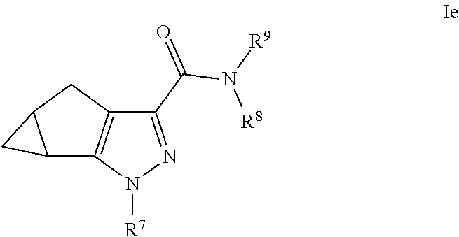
C12C3=C(CC1C2)C(C(=O)N([R9])[R8])=NN3[R7]
